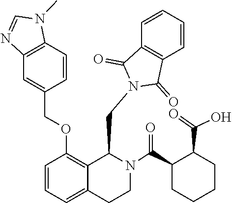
C1=CC2=C(C(=O)N(CC3C4=C(OCC5=CC6=C(N(C)C=N6)C=C5)C=CC=C4CCN3C(C3CCCCC3C(=O)O)=O)C2=O)C=C1
